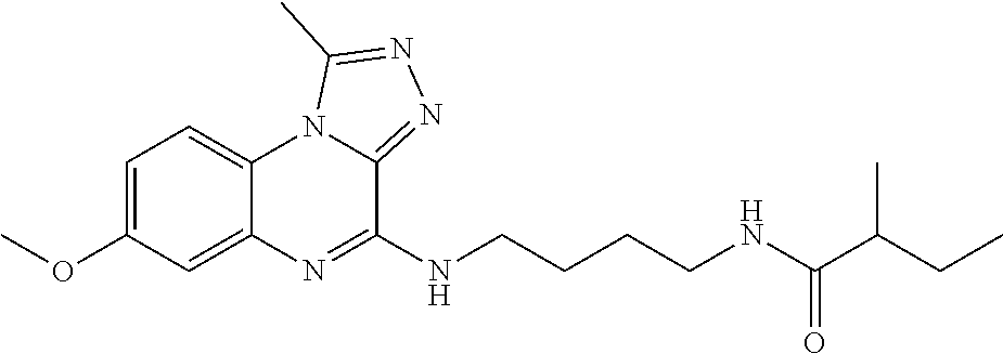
C1=C(OC)C=C2C(=C1)N1C(=NN=C1C)C(NCCCCNC(C(CC)C)=O)=N2
